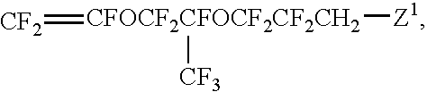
[CF2]=[CFOCF2CFOCF2CF2CH2]([Z1])[CF3]
